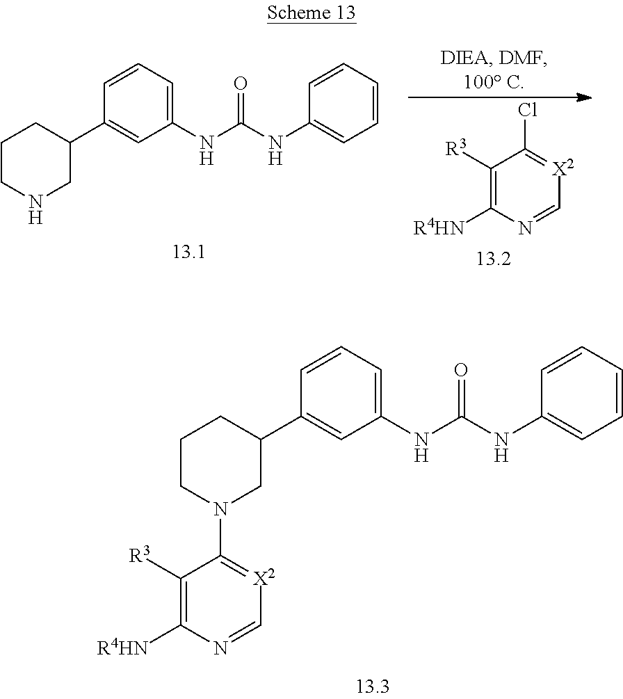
C1([R3])=C([R4HN])N=C[X2]=C1N1CC(C2=CC(NC(NC3=CC=CC=C3)=O)=CC=C2)CCC1.C1([R3])=C([R4HN])N=C[X2]=C1Cl.N1CC(C2=CC(NC(NC3=CC=CC=C3)=O)=CC=C2)CCC1
